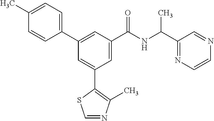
C1=NC(C)=C(C2=CC(C3=CC=C(C)C=C3)=CC(C(NC(C3=NC=CN=C3)C)=O)=C2)S1
